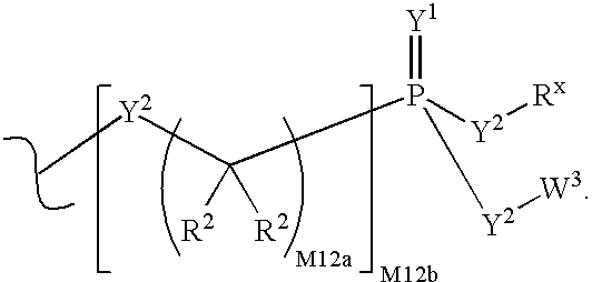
[Y2](C)C(P([Y2][Rx])(=[Y1])[Y2][W3])([R2])[R2]
